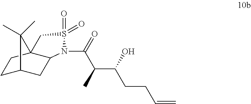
C1C2CC3C(C1)(C2(C)C)CS(=O)(=O)N3C(=O)C(C(CCC=C)O)C
